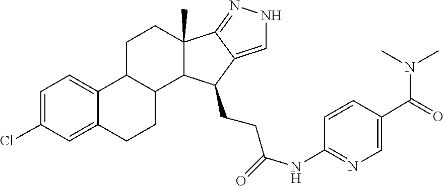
C12(C)C3=NNC=C3C(CCC(=O)NC3=NC=C(C(N(C)C)=O)C=C3)C1C1C(C3=CC=C(Cl)C=C3CC1)CC2
